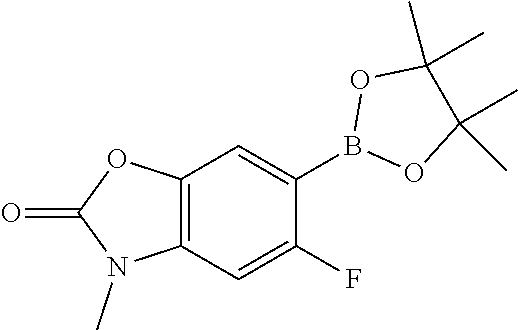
B1(C2=CC3=C(C=C2F)N(C)C(=O)O3)OC(C)(C)C(C)(C)O1
